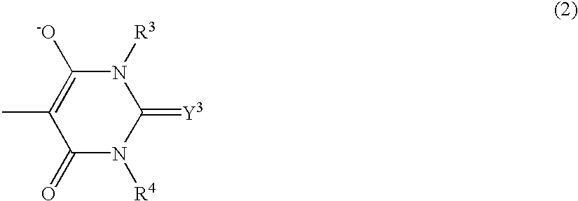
CC1=C([-O])N([R3])C(=[Y3])N([R4])C1=O
